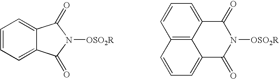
C1=CC=C2C(=C1)C(=O)N([OSO2R])C2=O.C1=CC2=C3C(=C1)C(=O)N([OSO2R])C(=O)C3=CC=C2
